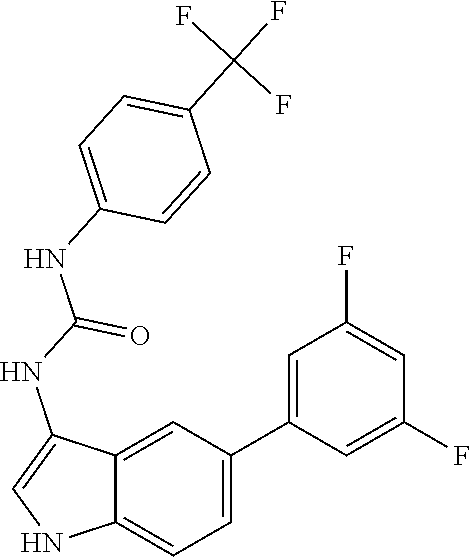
C12=CC=C(C3=CC(F)=CC(F)=C3)C=C1C(NC(NC1=CC=C(C(F)(F)F)C=C1)=O)=CN2
